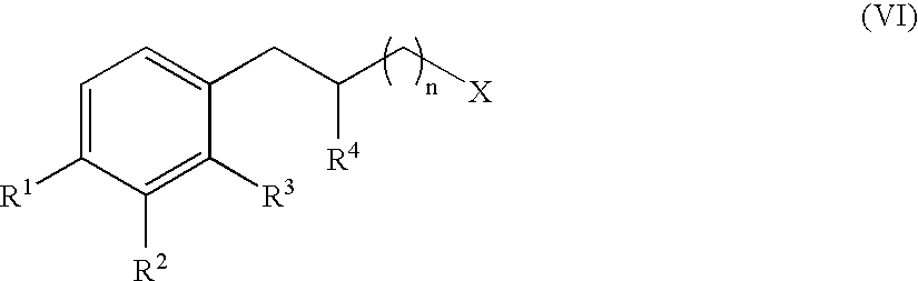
C1=C([R1])C([R2])=C([R3])C(CC([R4])C[X])=C1
